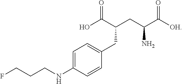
OC(C(CC(C([OH])=O)N)CC1=CC=C(NCCCF)C=C1)=O
